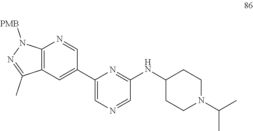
C1(C2=CC3=C(N=C2)N([PMB])N=C3C)=CN=CC(NC2CCN(C(C)C)CC2)=N1
